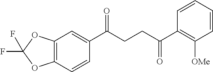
C12=C(C=CC(C(CCC(C3=C([OMe])C=CC=C3)=O)=O)=C1)OC(F)(F)O2
